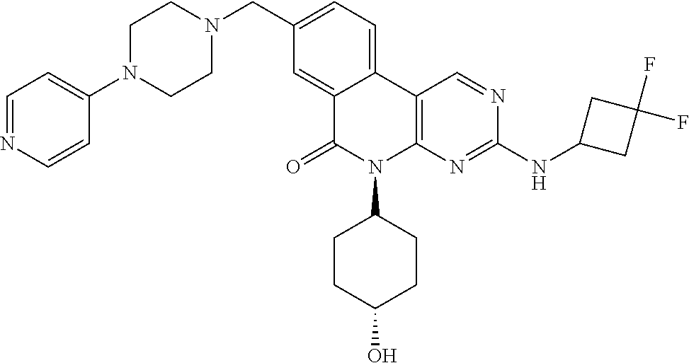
C12=CC(CN3CCN(C4=CC=NC=C4)CC3)=CC=C1C1=C(N(C3CCC(O)CC3)C2=O)N=C(NC2CC(F)(F)C2)N=C1
